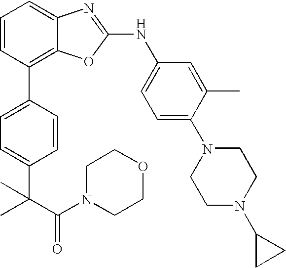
C1=CC(C2=CC=C(C(C(=O)N3CCOCC3)(C)C)C=C2)=C2C(=C1)N=C(NC1=CC=C(N3CCN(C4CC4)CC3)C(C)=C1)O2
